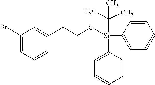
C1(Br)=CC=CC(CCO[Si](C2=CC=CC=C2)(C(C)(C)C)C2=CC=CC=C2)=C1
